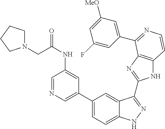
C1(C2=CC=C3C(=C2)C(C2=NC4=C(N2)C=CN=C4C2=CC([MeO])=CC(F)=C2)=NN3)=CN=CC(NC(=O)CN2CCCC2)=C1
